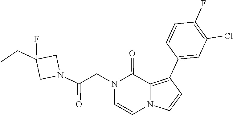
C1=CN2C=CC(C3=CC(Cl)=C(F)C=C3)=C2C(=O)N1CC(N1CC(CC)(F)C1)=O
